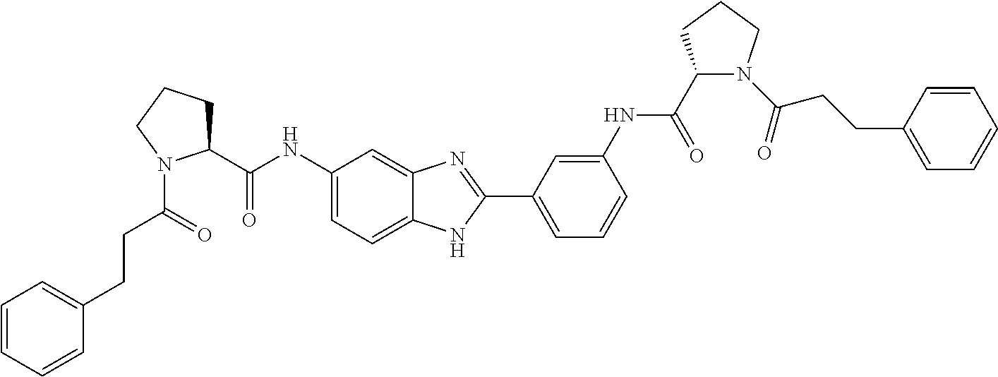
C1(CCC(=O)N2C(C(NC3=CC=C4C(=C3)N=C(C3=CC=CC(NC(C5N(C(=O)CCC6=CC=CC=C6)CCC5)=O)=C3)N4)=O)CCC2)=CC=CC=C1
